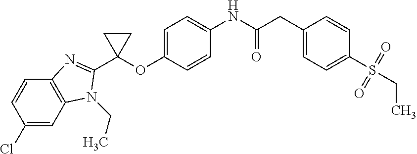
C1=C(OC2(C3=NC4=C(C=C(Cl)C=C4)N3CC)CC2)C=CC(NC(CC2=CC=C(S(=O)(=O)CC)C=C2)=O)=C1
